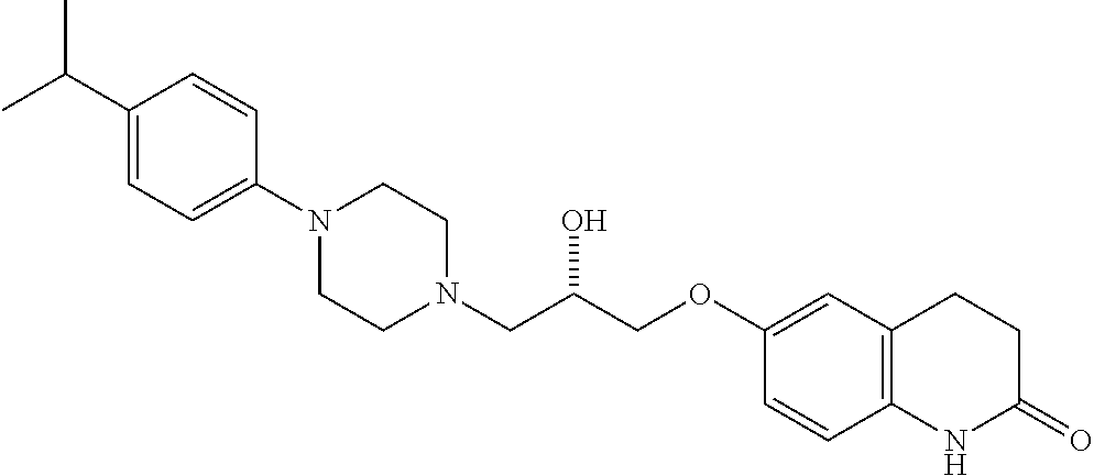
C1(C(C)C)=CC=C(N2CCN(CC(COC3=CC4=C(C=C3)NC(=O)CC4)O)CC2)C=C1
